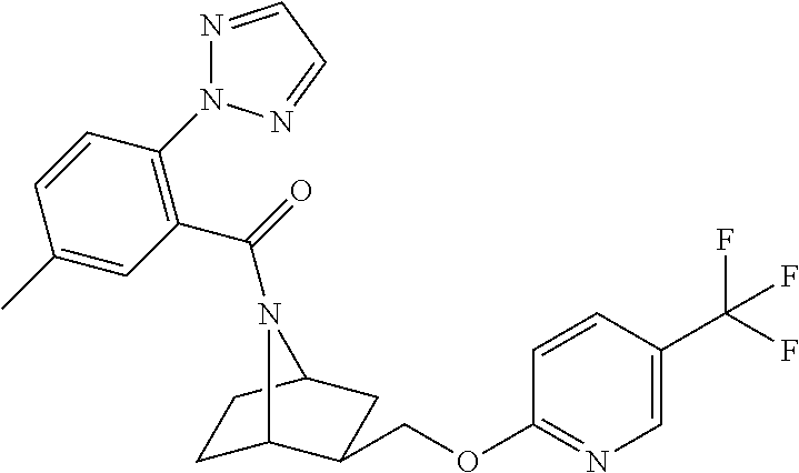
C1C2C(COC3=NC=C(C(F)(F)F)C=C3)CC(C1)N2C(=O)C1=C(N2N=CC=N2)C=CC(C)=C1
